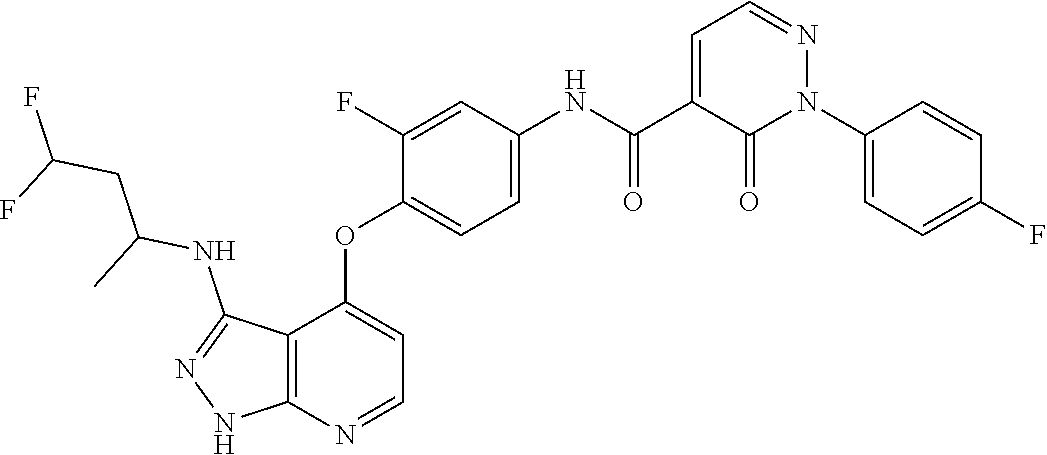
N1=CC=C(C(=O)NC2=CC=C(OC3=CC=NC4=C3C(NC(CC(F)F)C)=NN4)C(F)=C2)C(=O)N1C1=CC=C(F)C=C1
